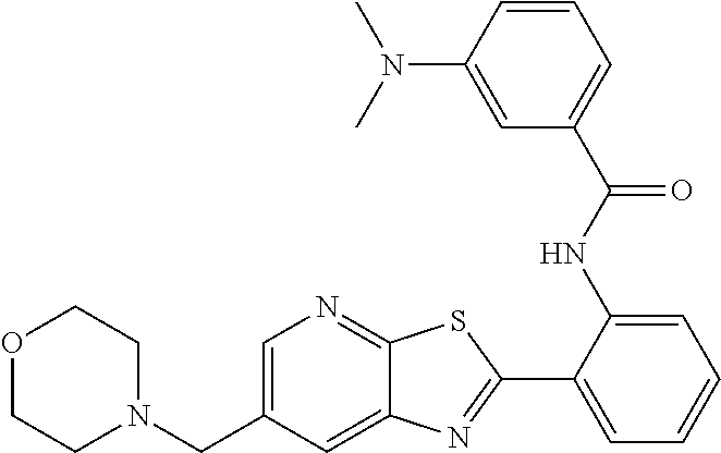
O1CCN(CC2=CN=C3C(=C2)N=C(C2=CC=CC=C2NC(C2=CC=CC(N(C)C)=C2)=O)S3)CC1
